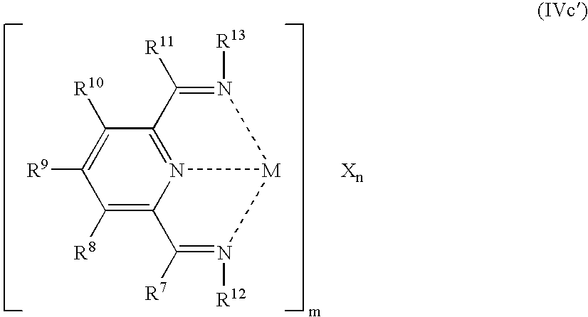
C1([R7])=N([R12])[M]2N3=C(C([R11])=N2[R13])C([R10])=C([R9])C([R8])=C13
